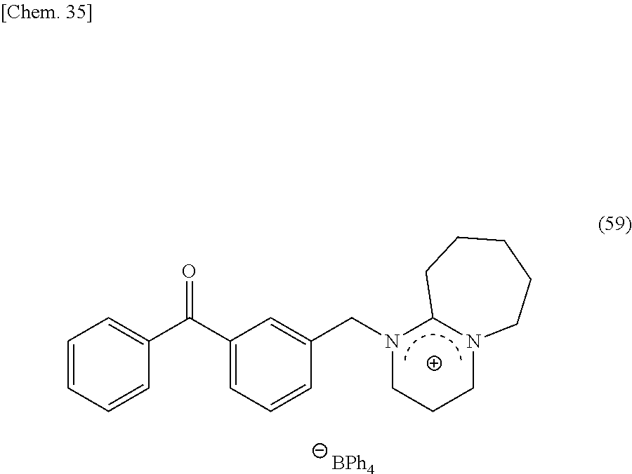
C1=CC=CC(C(C2=CC=CC(CN3CCCN4C3CCCCC4)=C2)=O)=C1.[BPh4]
